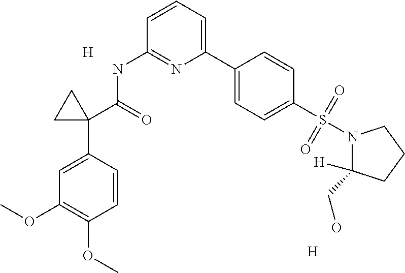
C1=C(C2(C(=O)NC3=NC(C4=CC=C(S(N5C([H])(CO)CCC5)(=O)=O)C=C4)=CC=C3)CC2)C=CC(OC)=C1OC.[H].[H]
